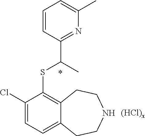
C1(Cl)=CC=C2C(=C1SC(C)C1=NC(C)=CC=C1)CCNCC2.[(HCl)x]
